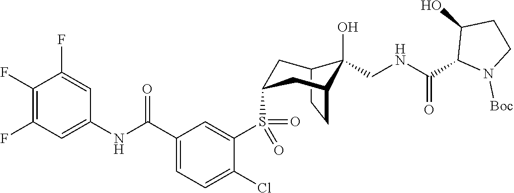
C12CCC(CC(S(C3=CC(C(NC4=CC(F)=C(F)C(F)=C4)=O)=CC=C3Cl)(=O)=O)C1)C2(O)CNC(C1N([Boc])CCC1O)=O
